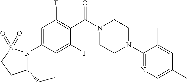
C1=C(N2C(CC)CCS2(=O)=O)C=C(F)C(C(N2CCN(C3=NC=C(C)C=C3C)CC2)=O)=C1F
